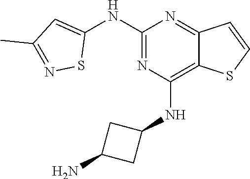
C1(NC2=CC(C)=NS2)=NC(NC2CC(N)C2)=C2C(=N1)C=CS2
